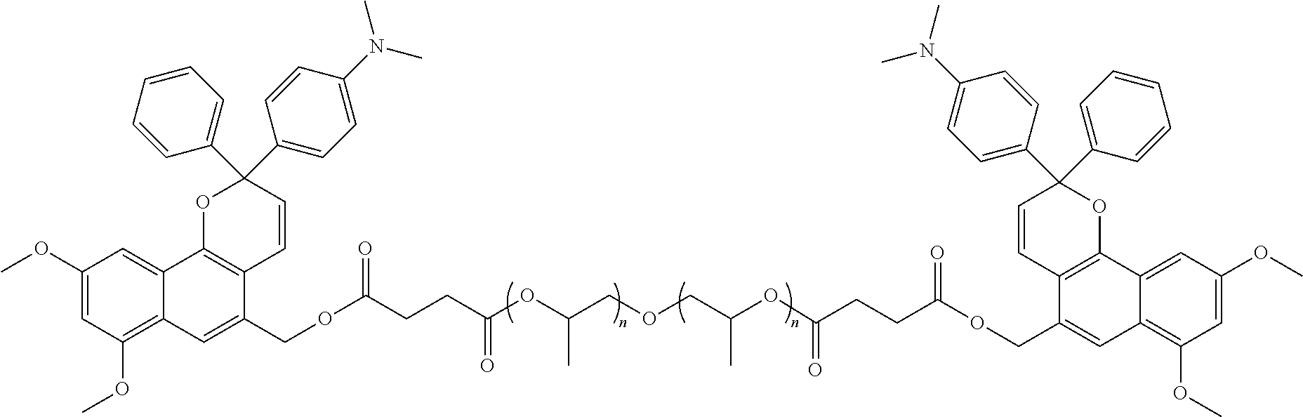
C(=O)(CCC(OC(COCC(OC(=O)CCC(=O)OCC1=CC2=C(OC)C=C(OC)C=C2C2=C1C=CC(C1=CC=CC=C1)(C1=CC=C(N(C)C)C=C1)O2)C)C)=O)OCC1=CC2=C(OC)C=C(OC)C=C2C2=C1C=CC(C1=CC=CC=C1)(C1=CC=C(N(C)C)C=C1)O2
